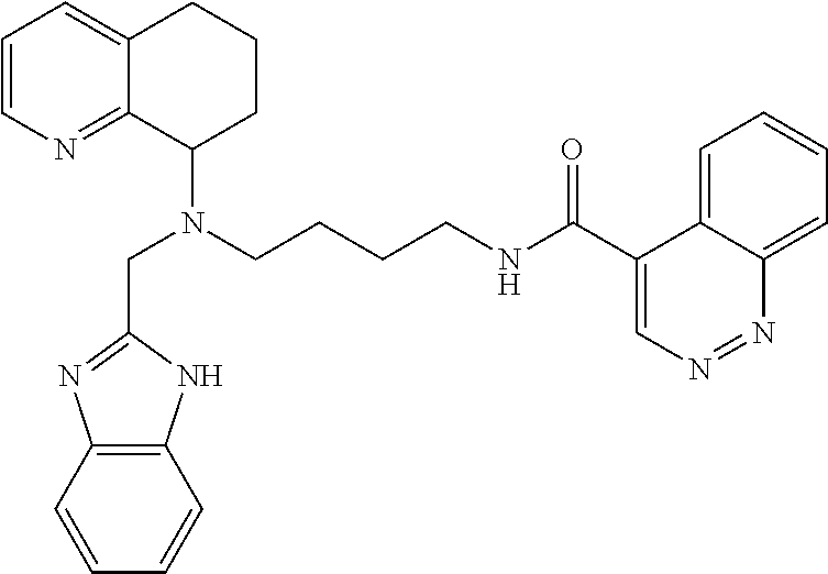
C1=CN=C2C(=C1)CCCC2N(CCCCNC(C1=CN=NC2=CC=CC=C12)=O)CC1=NC2=C(N1)C=CC=C2
